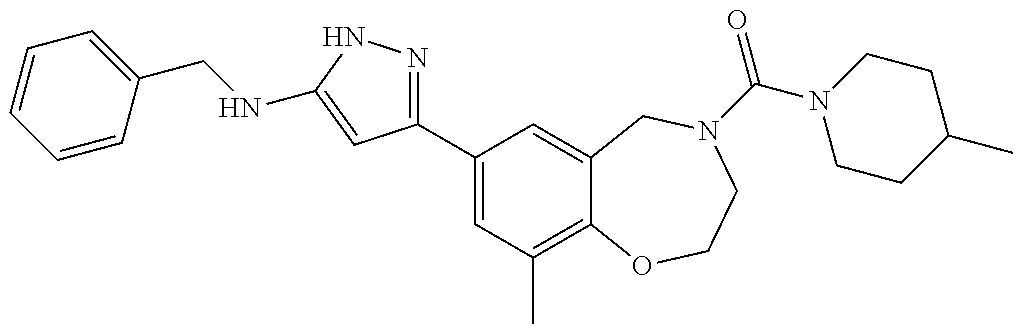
C1(C2=NNC(NCC3=CC=CC=C3)=C2)=CC(C)=C2C(=C1)CN(C(=O)N1CCC(C)CC1)CCO2
